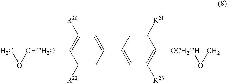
C1O[CHCH2O]1C1=C([R20])C=C(C2=CC([R23])=C([OCH2CH]3OC3)C([R21])=C2)C=C1[R22]
